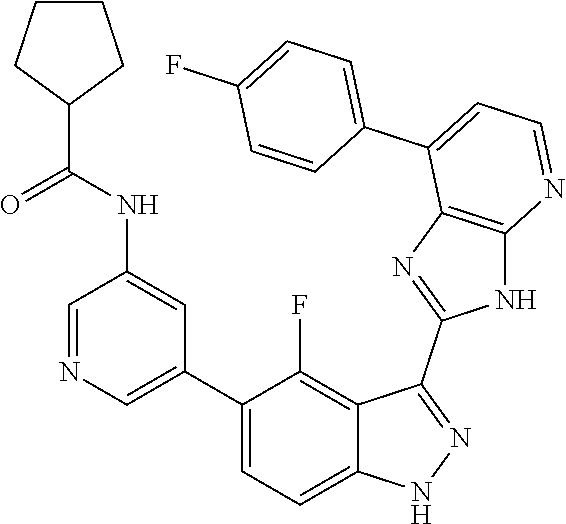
C1=NC=C(C2=CC=C3C(=C2F)C(C2=NC4=C(N2)N=CC=C4C2=CC=C(F)C=C2)=NN3)C=C1NC(=O)C1CCCC1
